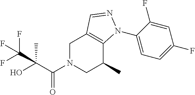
C1N(C(C(O)(C)C(F)(F)F)=O)CC(C)C2=C1C=NN2C1=CC=C(F)C=C1F
